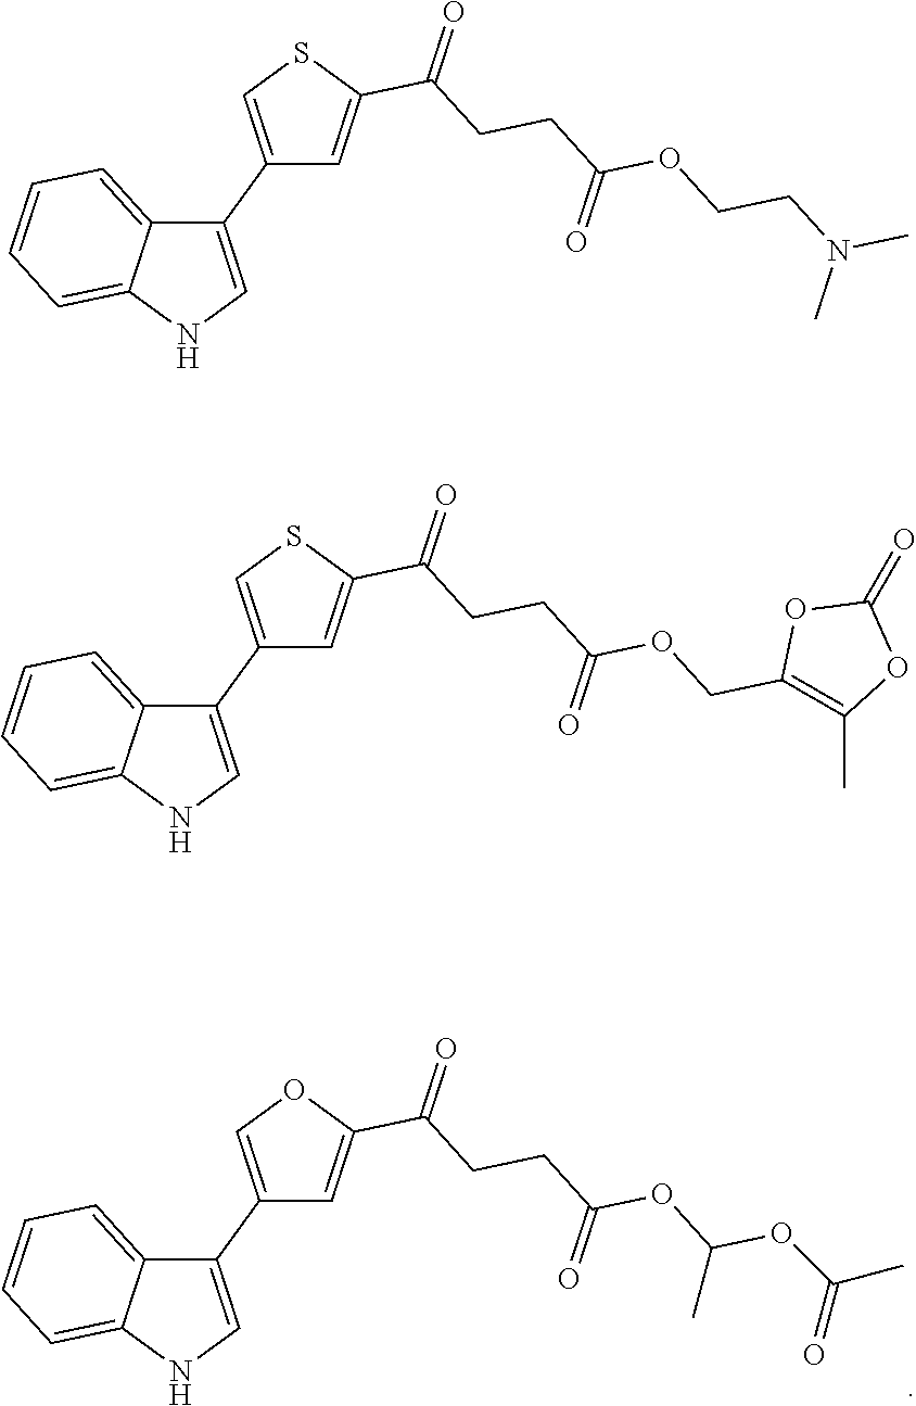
C1(C2=COC(C(CCC(OC(OC(=O)C)C)=O)=O)=C2)=CNC2=CC=CC=C12.C1(C2=CSC(C(CCC(OCCN(C)C)=O)=O)=C2)=CNC2=CC=CC=C12.C1(C2=CSC(C(CCC(OCC3=C(C)OC(=O)O3)=O)=O)=C2)=CNC2=CC=CC=C12
